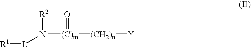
[R1][L]N([R2])[(C)m](=O)[(CH2)n][Y]
